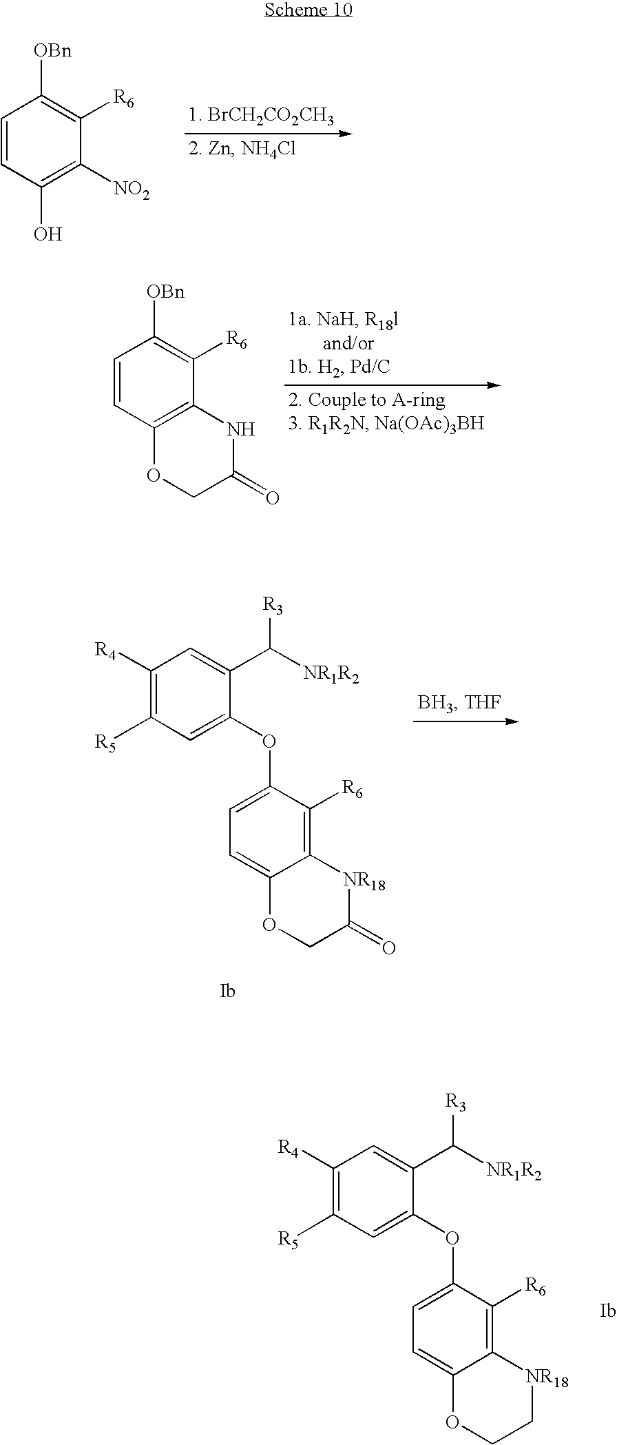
C1=CC(O)=C([NO2])C([R6])=C1[OBn].C1=CC2=C(C([R6])=C1[OBn])NC(=O)CO2.C1([R4])=C([R5])C=C(OC2=CC=C3C(=C2[R6])[NR18]C(=O)CO3)C(C([NR1R2])[R3])=C1.C1([R4])=C([R5])C=C(OC2=CC=C3C(=C2[R6])[NR18]CCO3)C(C([NR1R2])[R3])=C1
